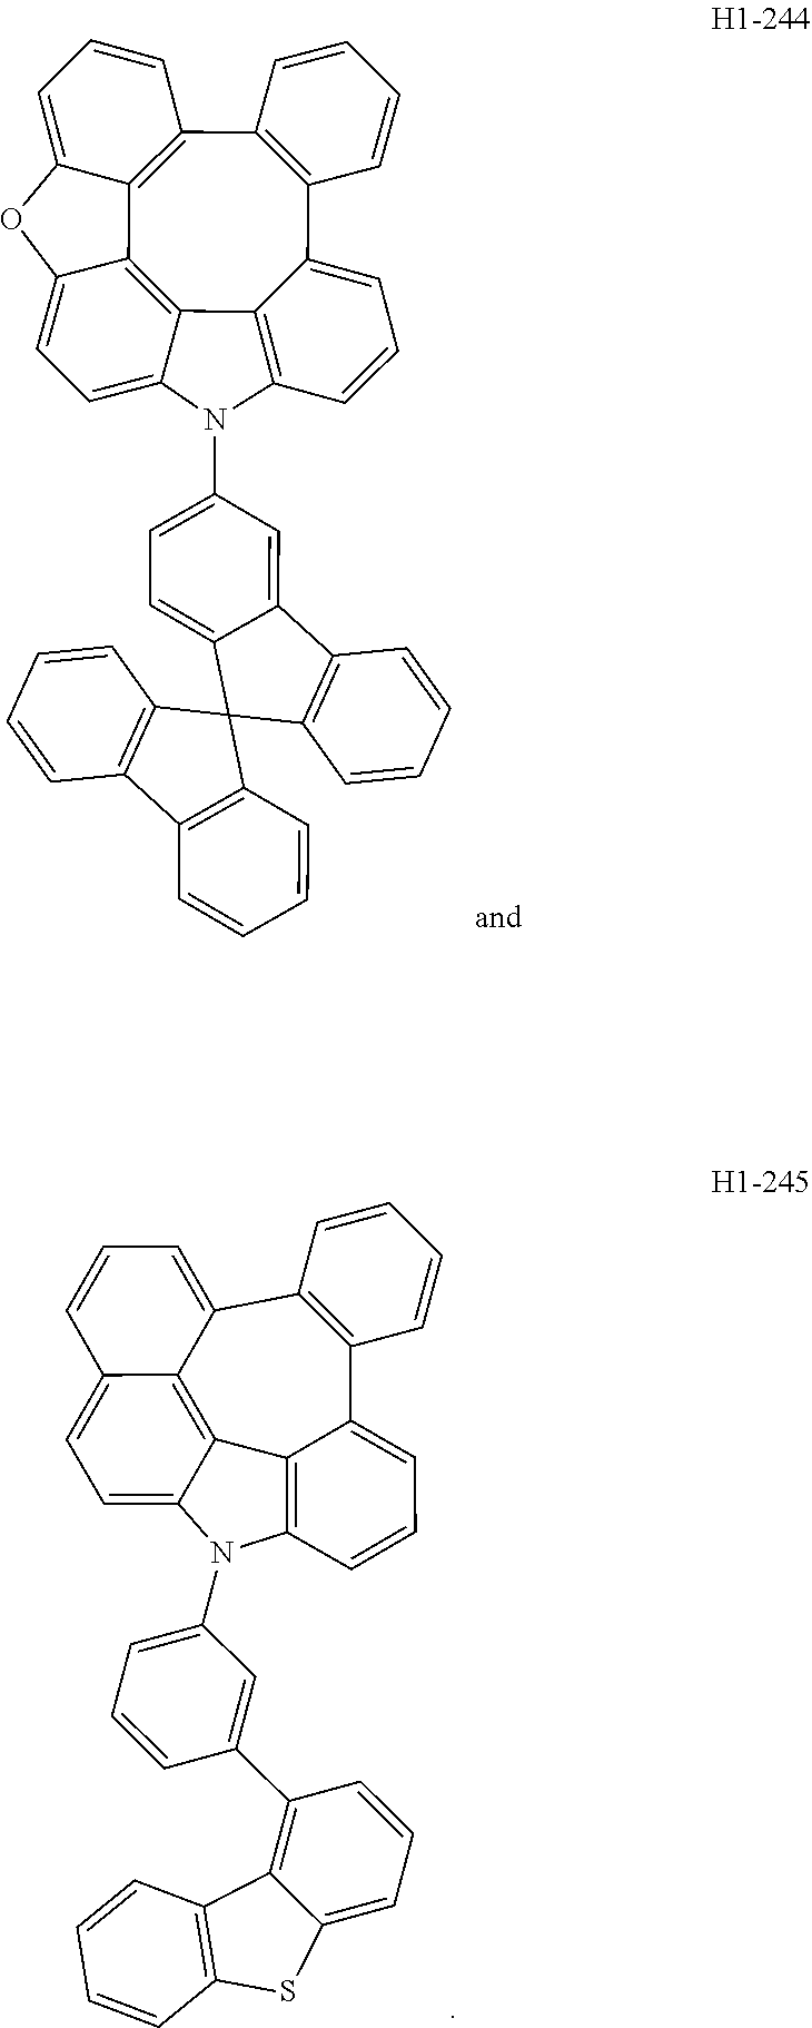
C12=C3C4=C(C5=CC=CC6=C5C5=C1C(=CC=C5N6C1=CC=C5C(=C1)C1=C(C=CC=C1)C51C5=C(C=CC=C5)C5=C1C=CC=C5)OC2=CC=C3)C=CC=C4.C12=C3C4=C5C=CC=C4C4=C(C1=CC=CC2=CC=C3N5C1=CC=CC(C2=C3C(=CC=C2)SC2=C3C=CC=C2)=C1)C=CC=C4
